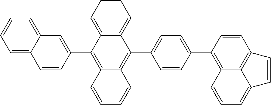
C1=CC=C2C(=C1)C=C(C1=C3C(=C(C4=CC=C(C5=C6C7=C(C=C5)C=CC7=CC=C6)C=C4)C4=CC=CC=C14)C=CC=C3)C=C2
